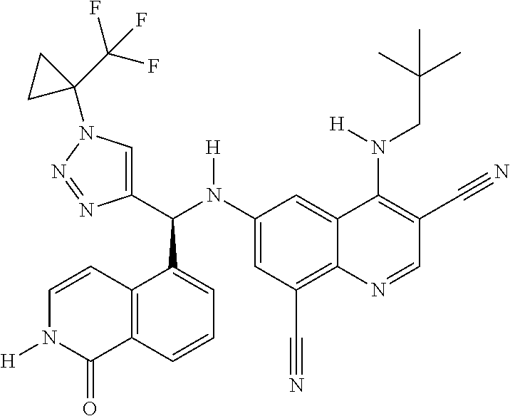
C1(N(C(C2=CN(C3(C(F)(F)F)CC3)N=N2)C2=CC=CC3=C2C=CN([H])C3=O)[H])=CC(C#N)=C2C(=C1)C(N(CC(C)(C)C)[H])=C(C#N)C=N2
